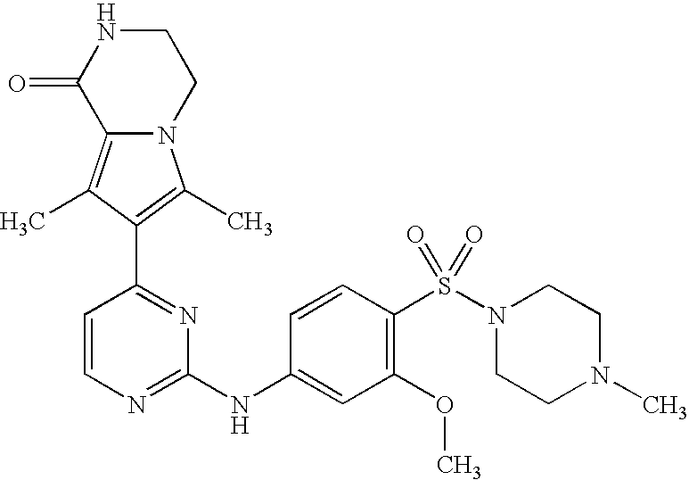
N12C(=C(C)C(C3=NC(NC4=CC(OC)=C(S(N5CCN(C)CC5)(=O)=O)C=C4)=NC=C3)=C1C)C(=O)NCC2
